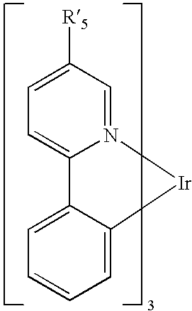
C1([R5])=CC=C2N(=C1)[Ir]C1=CC=CC=C21
